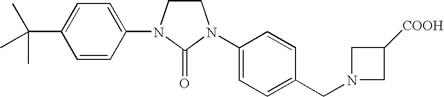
C1N(C2=CC=C(C(C)(C)C)C=C2)C(=O)N(C2=CC=C(CN3CC([COOH])C3)C=C2)C1
